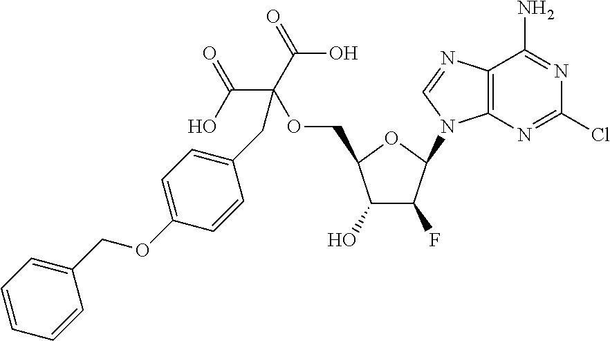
C1(O)C(F)C(N2C3=C(C(N)=NC(Cl)=N3)N=C2)OC1COC(CC1=CC=C(OCC2=CC=CC=C2)C=C1)(C(O)=O)C(=O)O
